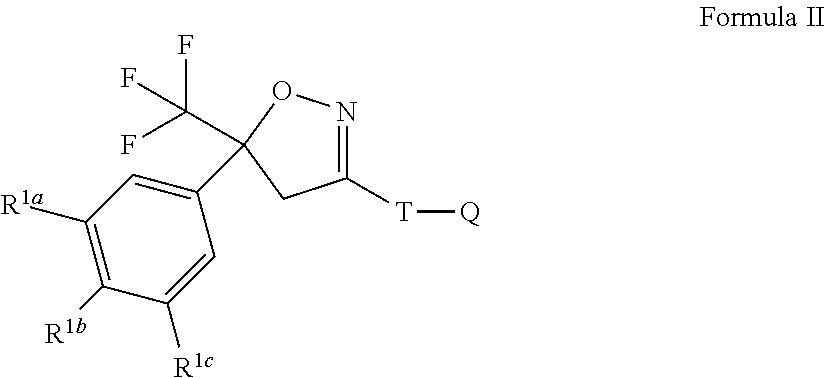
C1=C(C2(C(F)(F)F)ON=C([T][Q])C2)C=C([R1c])C([R1b])=C1[R1a]
